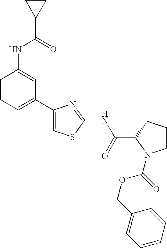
C1=CC=C(C2=CSC(NC(C3CCCN3C(=O)OCC3=CC=CC=C3)=O)=N2)C=C1NC(C1CC1)=O
